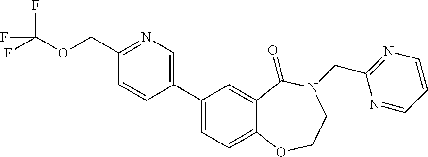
FC(OCC1=NC=C(C2=CC=C3C(=C2)C(=O)N(CC2=NC=CC=N2)CCO3)C=C1)(F)F
